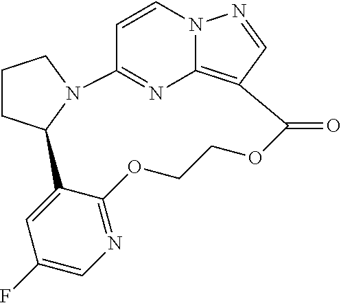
C1CC2N(C1)C1=NC3=C(C=NN3C=C1)C(=O)OCCOC1=NC=C(F)C=C21
